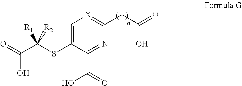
C1=C(SC(C(=O)O)([R1])[R2])C(C(=O)O)=NC(CC(=O)O)=[X]1
